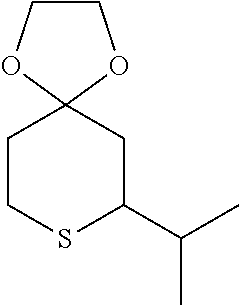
C1CSC(C(C)C)CC12OCCO2
